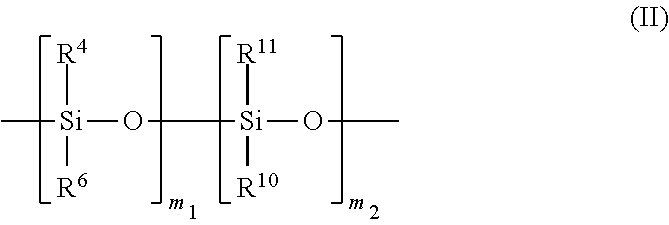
C[Si](O[Si](OC)([R11])[R10])([R4])[R6]
